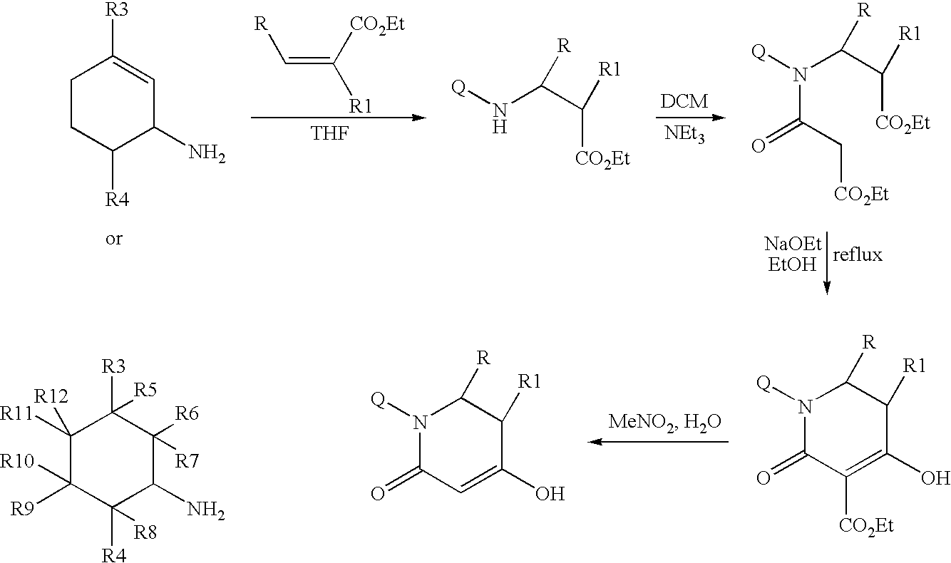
C(=C([CO2Et])[R1])[R].[THF].[NEt3].C1CC([R4])C(N)C=C1[R3].[Q]NC(C([CO2Et])[R1])[R].[Q]N(C(C([CO2Et])[R1])[R])C(C[CO2Et])=O.C1([R11])([R12])C([R9])([R10])C([R4])([R8])C(N)C([R6])([R7])C1([R3])[R5].N1([Q])C(=O)C([CO2Et])=C(O)C([R1])C1[R].N1([Q])C(=O)C=C(O)C([R1])C1[R]
